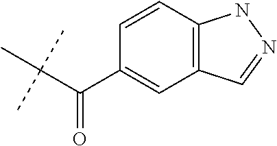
C1(C(C(C)(C)C)=O)=CC2=C(C=C1)NN=C2
